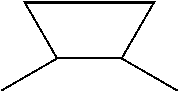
CC1C(C)CC1
